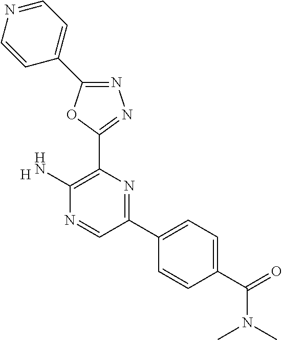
[H].C1(N)=C(C2=NN=C(C3=CC=NC=C3)O2)N=C(C2=CC=C(C(N(C)C)=O)C=C2)C=N1
